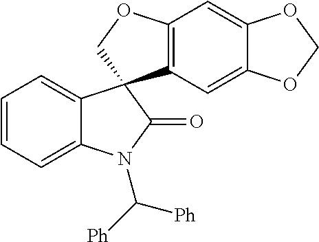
C1=CC=C2C(=C1)C1(C(=O)N2C([Ph])[Ph])C2=C(C=C3C(=C2)OCO3)OC1
